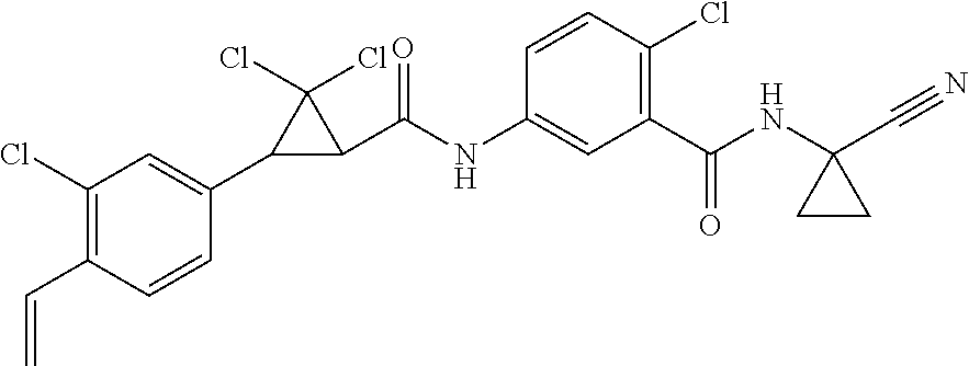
C1(Cl)=C(C=C)C=CC(C2C(C(NC3=CC(C(NC4(C#N)CC4)=O)=C(Cl)C=C3)=O)C2(Cl)Cl)=C1
